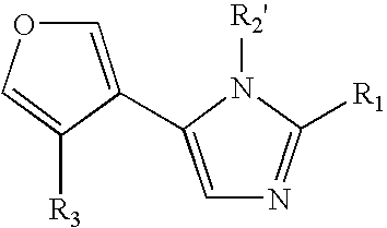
C1=C([R3])C(C2=CN=C([R1])N2[R2'])=CO1
